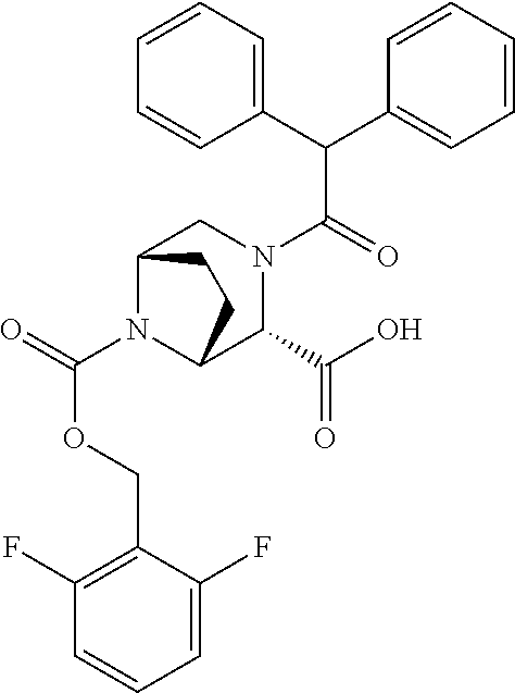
O(C(N1C2C(C(O)=O)N(C(C(C3=CC=CC=C3)C3=CC=CC=C3)=O)CC1CC2)=O)CC1=C(F)C=CC=C1F
